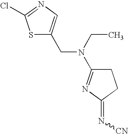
S1C(CN(CC)C2=NC(=N[CN])CC2)=CN=C1Cl
